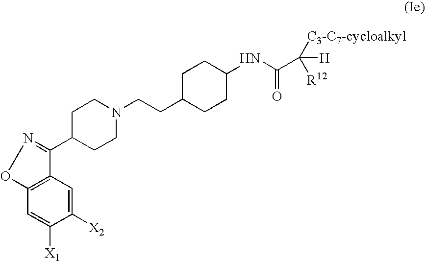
C1C(C2=NOC3=C2C=C([X2])C([X1])=C3)CCN(CCC2CCC(NC(C([H])([R12])[C3-C7-cycloalkyl])=O)CC2)C1
